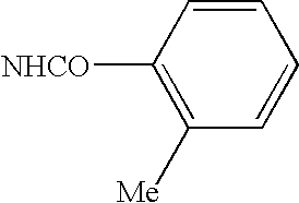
C1=CC([NHCO])=C([Me])C=C1
